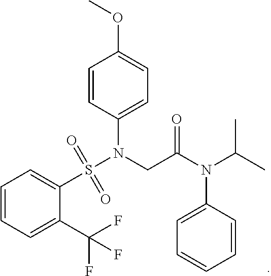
C1=CC(N(CC(N(C(C)C)C2=CC=CC=C2)=O)S(C2=CC=CC=C2C(F)(F)F)(=O)=O)=CC=C1OC
